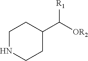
C1NCCC(C([OR2])[R1])C1
